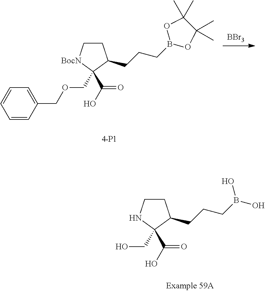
[BBr3].C1=CC(COCC2(C(O)=O)[BocN]CCC2CCCB2OC(C)(C)C(C)(C)O2)=CC=C1.C1CNC(CO)(C(O)=O)C1CCCB(O)O
